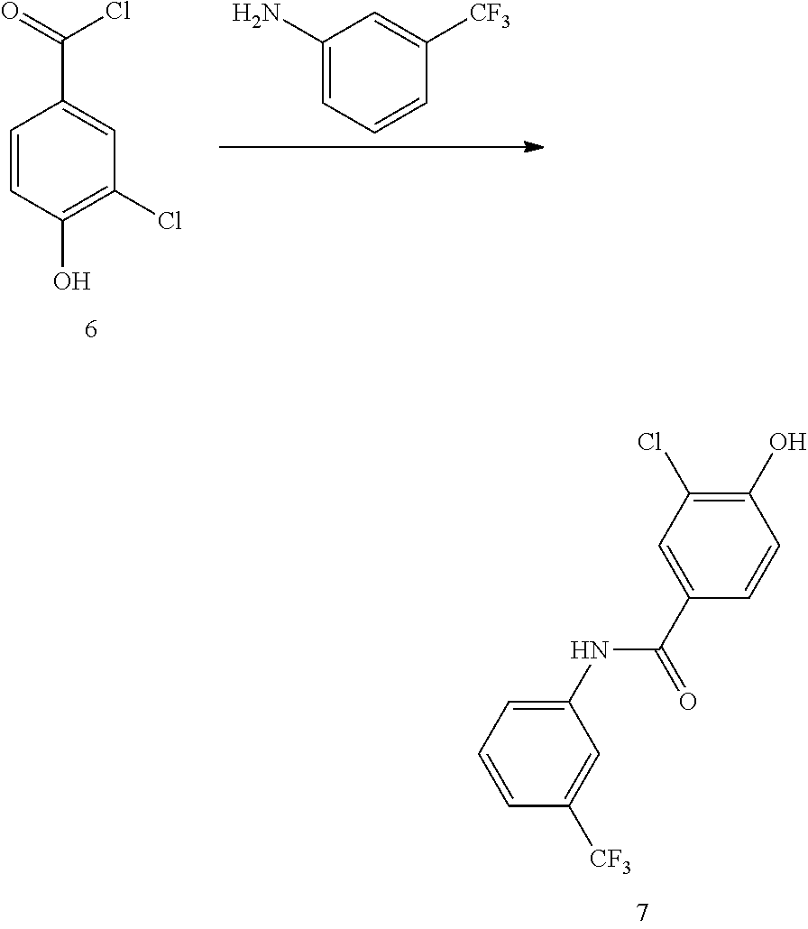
C1(NC(C2=CC(Cl)=C(O)C=C2)=O)=CC=CC([CF3])=C1.C1=CC(O)=C(Cl)C=C1C(Cl)=O.C1(N)=CC=CC([CF3])=C1
